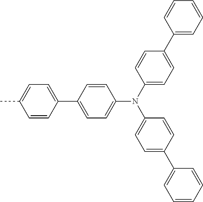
C1=C(C2=CC=C(C)C=C2)C=CC(N(C2=CC=C(C3=CC=CC=C3)C=C2)C2=CC=C(C3=CC=CC=C3)C=C2)=C1
